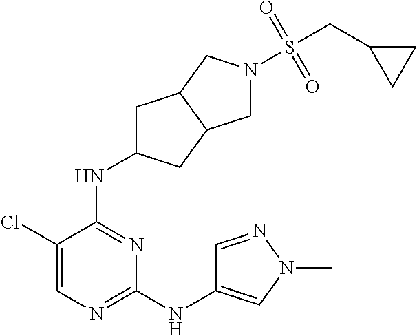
C1(NC2=CN(C)N=C2)=NC=C(Cl)C(NC2CC3C(C2)CN(S(CC2CC2)(=O)=O)C3)=N1
